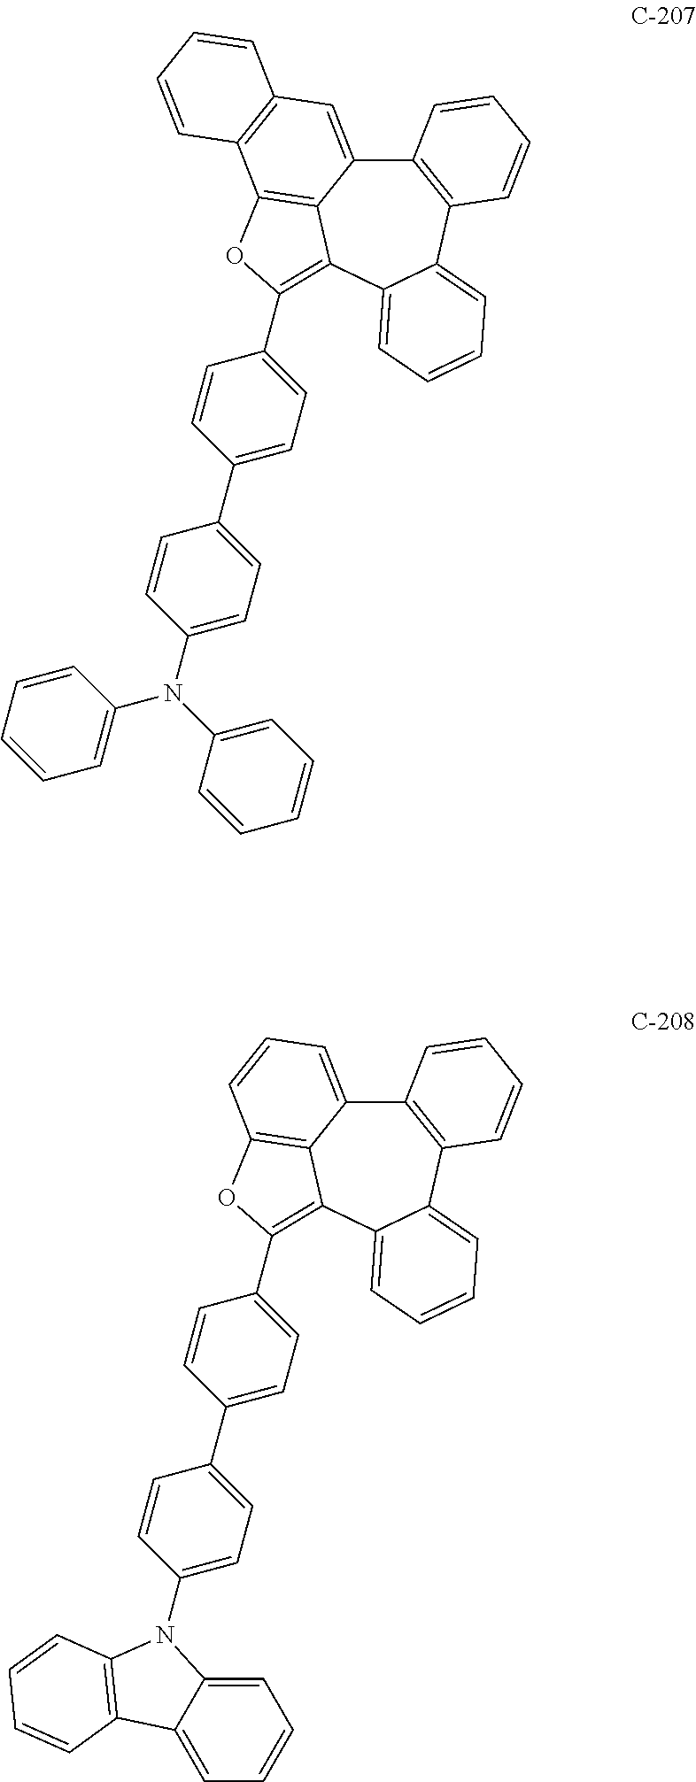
C12=C(C3=CC=CC=C3C3=C(C4=CC=C(C5=CC=C(N(C6=CC=CC=C6)C6=CC=CC=C6)C=C5)C=C4)OC4=C3C1=CC1=C4C=CC=C1)C=CC=C2.C12=C(C3=CC=CC=C3C3=C(C4=CC=C(C5=CC=C(N6C7=CC=CC=C7C7=C6C=CC=C7)C=C5)C=C4)OC4=C3C1=CC=C4)C=CC=C2
